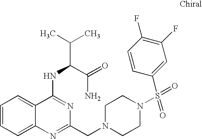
C1=CC=C2C(=C1)C(NC(C(C)C)C(=O)N)=NC(CN1CCN(S(=O)(C3=CC(F)=C(F)C=C3)=O)CC1)=N2
